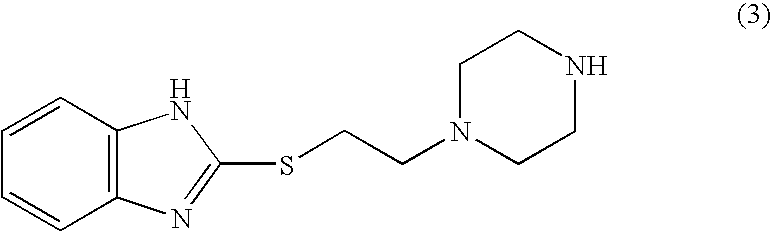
C1=CC2=C(C=C1)N=C(SCCN1CCNCC1)N2
